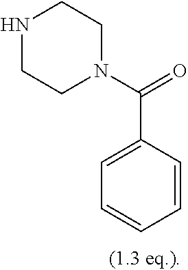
C1CN(C(=O)C2=CC=CC=C2)CCN1
